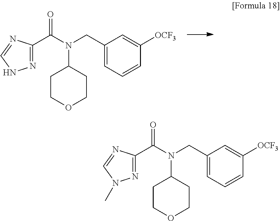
O=C(C1=NNC=N1)N(C1CCOCC1)CC1=CC=CC([OCF3])=C1.O=C(C1=NN(C)C=N1)N(C1CCOCC1)CC1=CC=CC([OCF3])=C1
